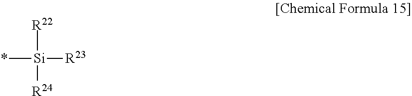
[R22][Si]([R24])([R23])*
